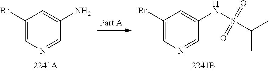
C1(Br)=CN=CC(NS(C(C)C)(=O)=O)=C1.C1(Br)=CN=CC(N)=C1
